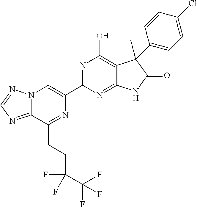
C12=NC=NN1C=C(C1=NC(O)=C3C(=N1)NC(=O)C3(C)C1=CC=C(Cl)C=C1)N=C2CCC(C(F)(F)F)(F)F
